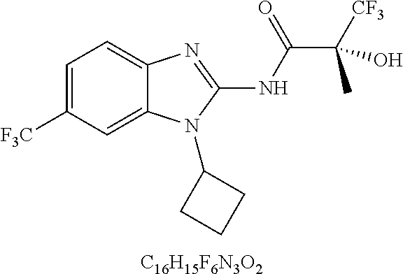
[C16H15F6N3O2].C1=C([F3C])C=C2C(=C1)N=C(NC(=O)C([CF3])(O)C)N2C1CCC1
